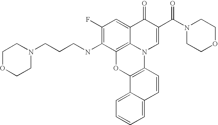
C12=C3C(=CC(F)=C1NCCCN1CCOCC1)C(=O)C(C(=O)N1CCOCC1)=CN3C1=C(O2)C2=CC=CC=C2C=C1
